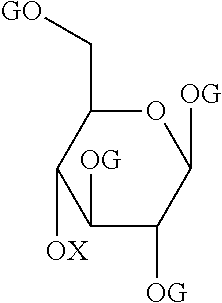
C1(C[GO])C([OX])C([OG])C([OG])C([OG])O1
